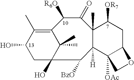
C1C2(O)C(C)(C)C(=C(C)C1O)C([R6O])C(=O)C1(C)C([H])(C2[BzO])C2([OAc])C(CC1[OR7])OC2
